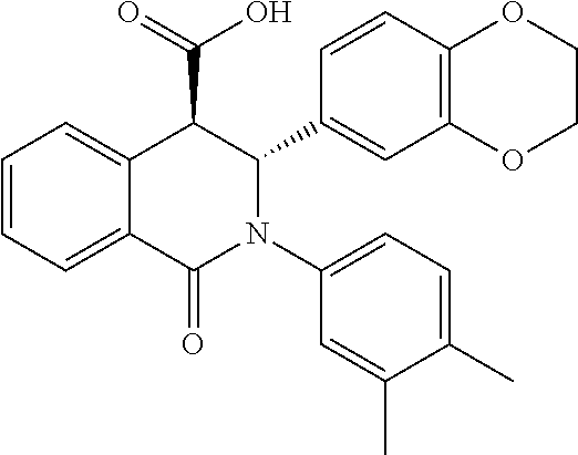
C1=CC=C2C(=C1)C(C(=O)O)C(C1=CC3=C(C=C1)OCCO3)N(C1=CC=C(C)C(C)=C1)C2=O
